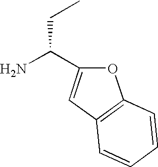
O1C(C(N)CC)=CC2=C1C=CC=C2
